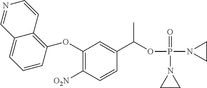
C1(OC2=C3C(=CC=C2)C=NC=C3)=C([O2N])C=CC(C(OP(N2CC2)(=O)N2CC2)C)=C1
